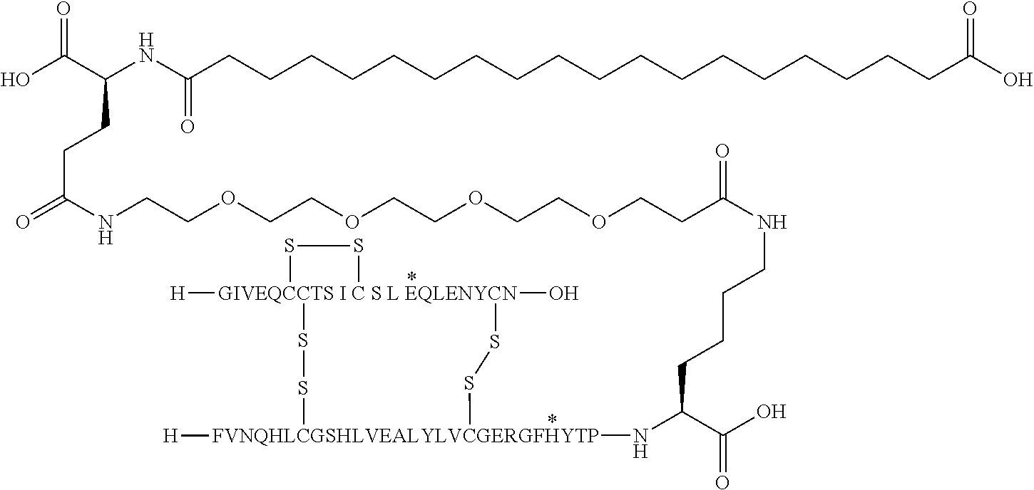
[GIVEQCCTS I C S L EQLENYCN]12([H])(O)(SS[FVNQHLCGSHLVEALYLVCGERGFHYTP]([H])(NC(C(O)=O)CCCCNC(CCOCCOCCOCCOCCNC(=O)CCC(C(O)=O)NC(CCCCCCCCCCCCCCCCCCC(O)=O)=O)=O)SS1)SS2
